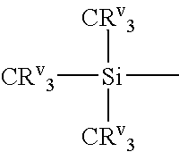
[CRv3][Si]([CRv3])([CRv3])C
